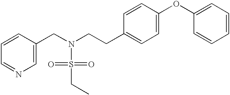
C1=CC(CN(S(=O)(=O)CC)CCC2=CC=C(OC3=CC=CC=C3)C=C2)=CN=C1
